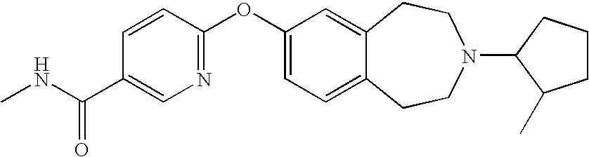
C1(C(NC)=O)=CN=C(OC2=CC=C3C(=C2)CCN(C2CCCC2C)CC3)C=C1
